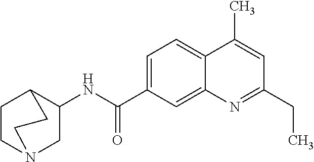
C1=C(C(NC2CN3CCC2CC3)=O)C=C2C(=C1)C(C)=CC(CC)=N2
